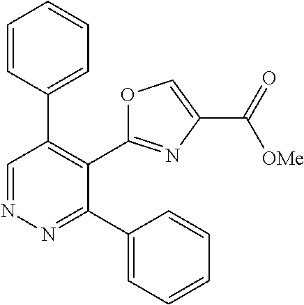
C1=CC(C2=C(C3=NC(C(=O)[OMe])=CO3)C(C3=CC=CC=C3)=NN=C2)=CC=C1
